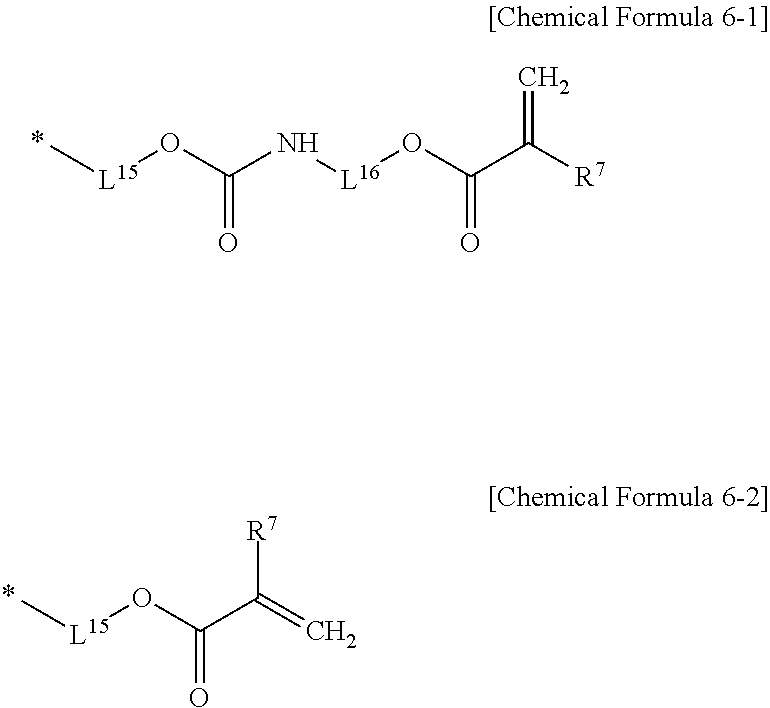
C[L15]OC(N[L16]OC(C([R7])=C)=O)=O.C[L15]OC(=O)C(=C)[R7]
